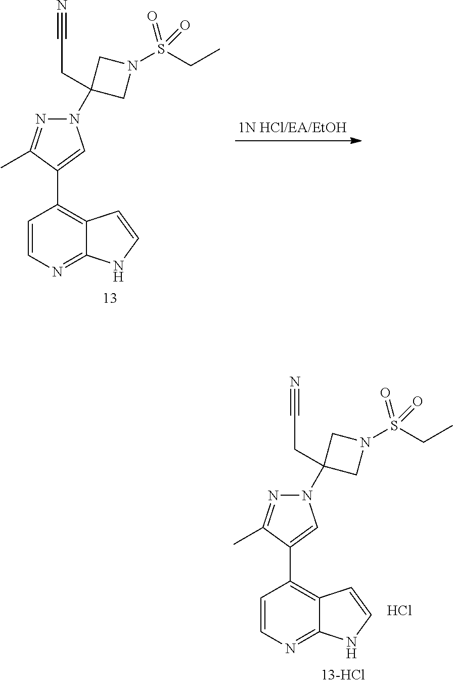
C1=CC(C2=CN(C3(CC#N)CN(S(=O)(=O)CC)C3)N=C2C)=C2C(=N1)NC=C2.C1=CC(C2=CN(C3(CC#N)CN(S(=O)(=O)CC)C3)N=C2C)=C2C(=N1)NC=C2.Cl
